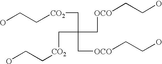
OCC[CO2]CC(C[OCO]CCO)(C[CO2]CCO)C[OCO]CCO
